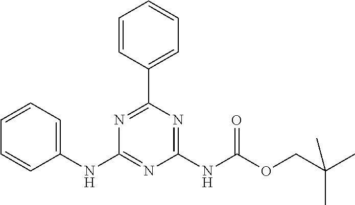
C1(NC2=NC(NC(OCC(C)(C)C)=O)=NC(C3=CC=CC=C3)=N2)=CC=CC=C1
